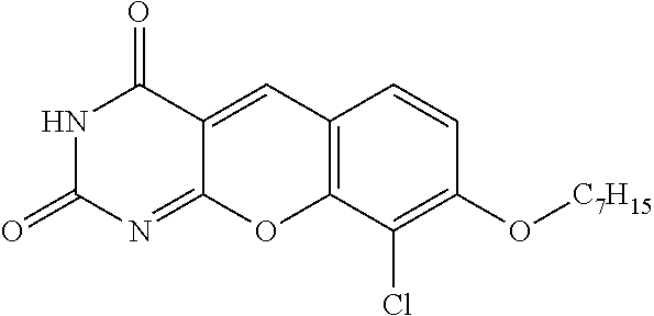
N1C(=O)N=C2C(=CC3=C(O2)C(Cl)=C(O[C7H15])C=C3)C1=O
